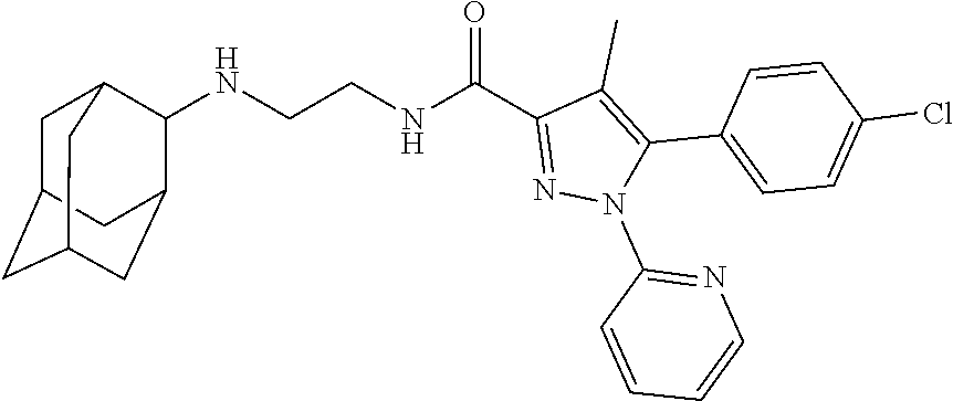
N(CCNC(C1=NN(C2=NC=CC=C2)C(C2=CC=C(Cl)C=C2)=C1C)=O)C1C2CC3CC(CC1C3)C2
